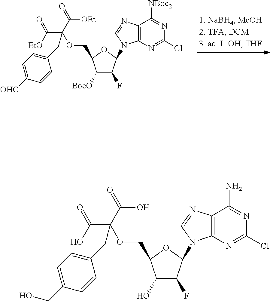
C12=C(N=C(Cl)N=C1N)N(C1C(F)C(O)C(COC(C(O)=O)(C(O)=O)CC3=CC=C(CO)C=C3)O1)C=N2.C12=C(N=C(Cl)N=C1[NBoc2])N(C1C(F)C([BocO])C(COC(C([OEt])=O)(C([EtO])=O)CC3=CC=C([OHC])C=C3)O1)C=N2
